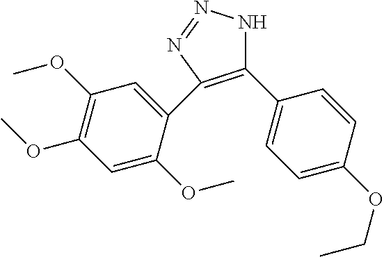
C1(C2=CC=C(OCC)C=C2)=C(C2=CC(OC)=C(OC)C=C2OC)N=NN1
